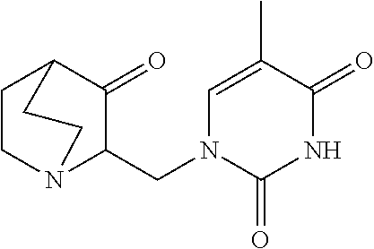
C1CN2C(CN3C(=O)NC(=O)C(C)=C3)C(=O)C1CC2
